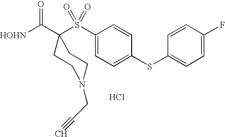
[HOHN]C(C1(S(C2=CC=C(SC3=CC=C(F)C=C3)C=C2)(=O)=O)CCN(CC#C)CC1)=O.Cl
